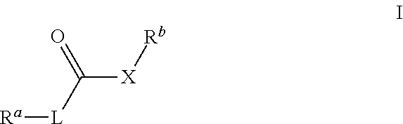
[X](C([L][Ra])=O)[Rb]
